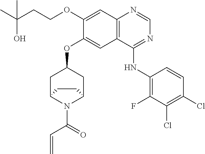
C1(OCCC(C)(O)C)=CC2=C(C=C1OC1CC3N(C(=O)C=C)C(C1)CC3)C(NC1=C(F)C(Cl)=C(Cl)C=C1)=NC=N2
